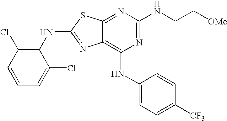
C1(NC2=C(Cl)C=CC=C2Cl)=NC2=C(NC3=CC=C([CF3])C=C3)N=C(NCC[OMe])N=C2S1
